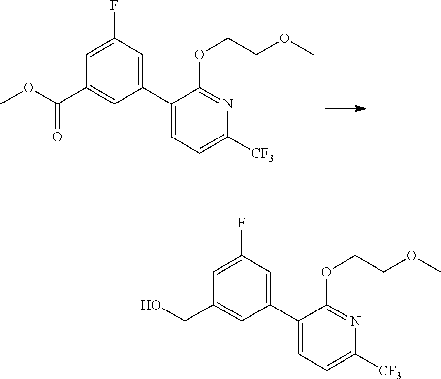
C1(C2=CC(F)=CC(C(OC)=O)=C2)=CC=C([CF3])N=C1OCCOC.C1(C2=CC(F)=CC(CO)=C2)=CC=C([CF3])N=C1OCCOC
